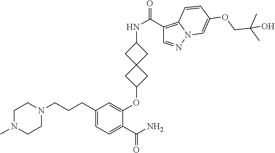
C1N(C)CCN(CCCC2=CC=C(C(N)=O)C(OC3CC4(C3)CC(NC(=O)C3=C5N(N=C3)C=C(OCC(C)(C)O)C=C5)C4)=C2)C1
